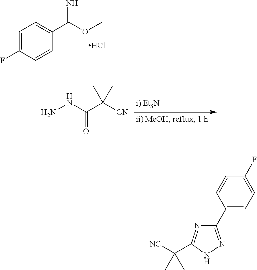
C1=C(F)C=CC(C(OC)=N)=C1.Cl.C(=O)(NN)C([CN])(C)C.C1(C2=CC=C(F)C=C2)=NNC(C([NC])(C)C)=N1
